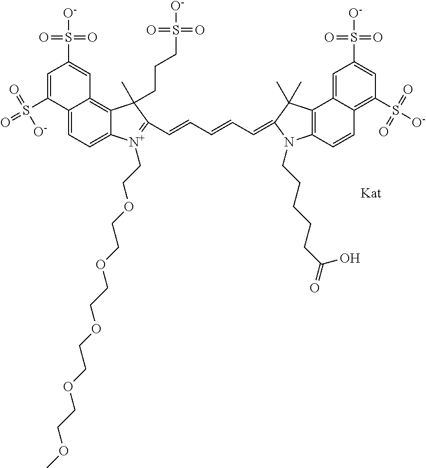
[Kat].C12=CC=C3C(=C1C=C(S(=O)(=O)[O-])C=C2S(=O)(=O)[O-])C(C)(CCCS(=O)(=O)[O-])C(C=CC=CC=C1N(CCCCCC(=O)O)C2=C(C4=CC(S(=O)(=O)[O-])=CC(S([O-])(=O)=O)=C4C=C2)C1(C)C)=[N+]3CCOCCOCCOCCOCCOC
